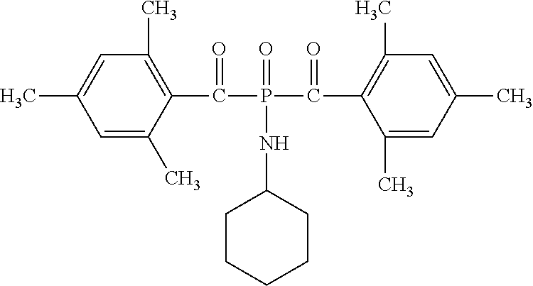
C1=C(C)C(C(P(C(=O)C2=C(C)C=C(C)C=C2C)(=O)NC2CCCCC2)=O)=C(C)C=C1C
